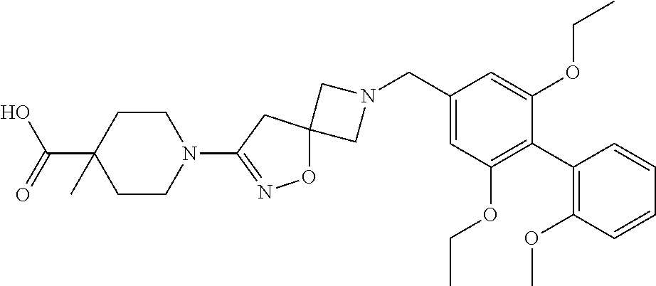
C1N(CC2=CC(OCC)=C(C3=C(OC)C=CC=C3)C(OCC)=C2)CC12ON=C(N1CCC(C(O)=O)(C)CC1)C2
